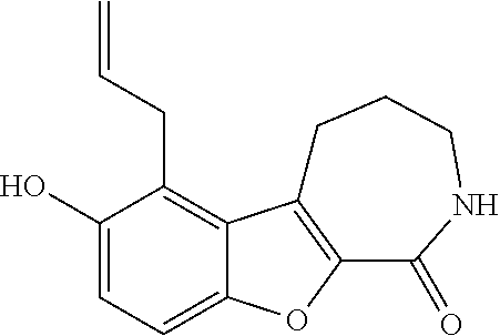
C1(O)=CC=C2C(=C1CC=C)C1=C(O2)C(=O)NCCC1
